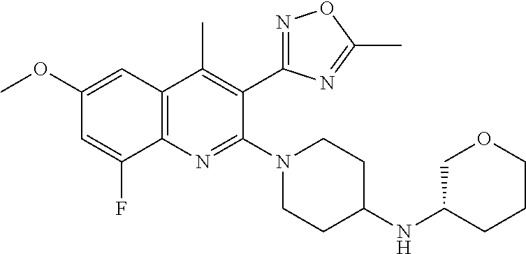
C1(OC)=CC2=C(C(F)=C1)N=C(N1CCC(NC3COCCC3)CC1)C(C1=NOC(C)=N1)=C2C
